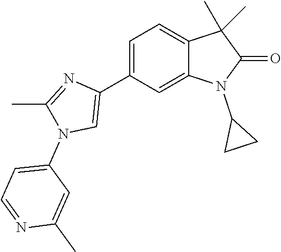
C1=C(C2=CN(C3=CC=NC(C)=C3)C(C)=N2)C=C2C(=C1)C(C)(C)C(=O)N2C1CC1
